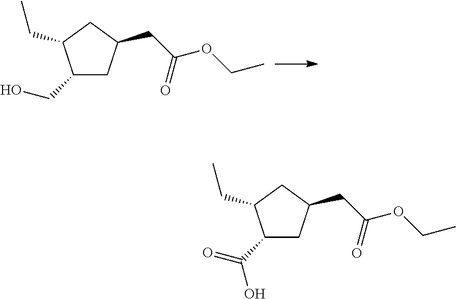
C1(CO)CC(CC(OCC)=O)CC1CC.C1(C(=O)O)CC(CC(OCC)=O)CC1CC
